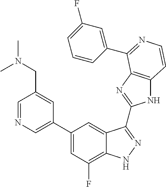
C1(C2=CN=CC(CN(C)C)=C2)=CC(F)=C2C(=C1)C(C1=NC3=C(N1)C=CN=C3C1=CC(F)=CC=C1)=NN2
